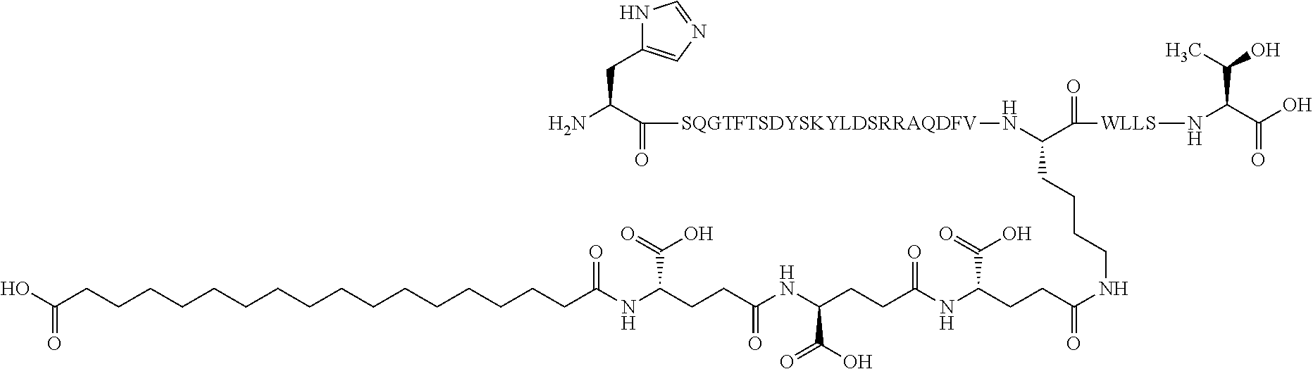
C(CCCC(N[SQGTFTSDYSKYLDSRRAQDFV]C(=O)C(N)CC1=CN=CN1)C(=O)[WLLS]NC(C(O)=O)C(C)O)NC(CCC(NC(CCC(NC(CCC(NC(CCCCCCCCCCCCCCCCC(O)=O)=O)C(O)=O)=O)C(=O)O)=O)C(O)=O)=O
